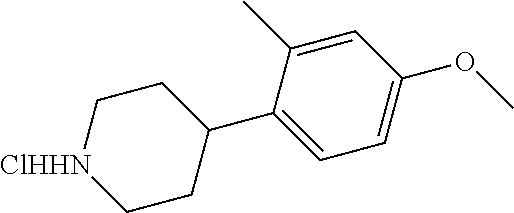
C1=C(C)C(C2CC[ClHHN]CC2)=CC=C1OC
